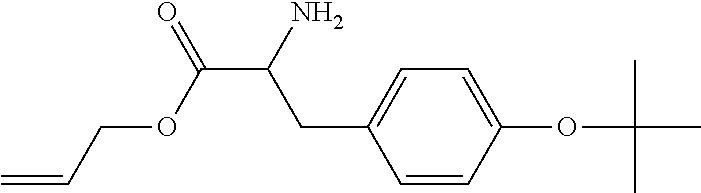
C1=CC(OC(C)(C)C)=CC=C1CC(C(OCC=C)=O)N
